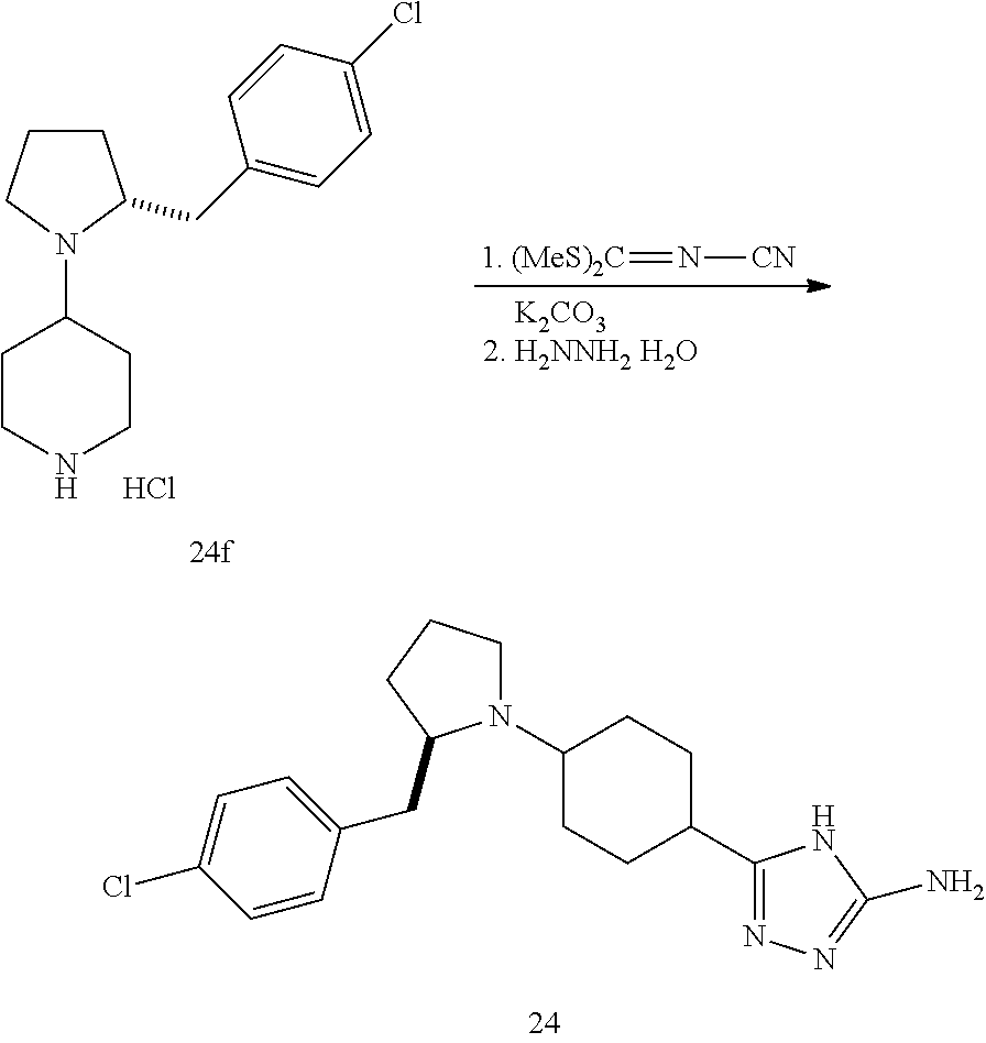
C1CCN(C2CCNCC2)C1CC1=CC=C(Cl)C=C1.Cl.[(MeS)2C]=N[CN].C1(N2CCCC2CC2=CC=C(Cl)C=C2)CCC(C2=NN=C(N)N2)CC1
